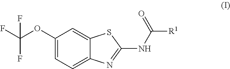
C1(OC(F)(F)F)=CC=C2C(=C1)SC(NC(=O)[R1])=N2
